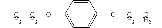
C1=CC(OCCC)=CC=C1OCCC
